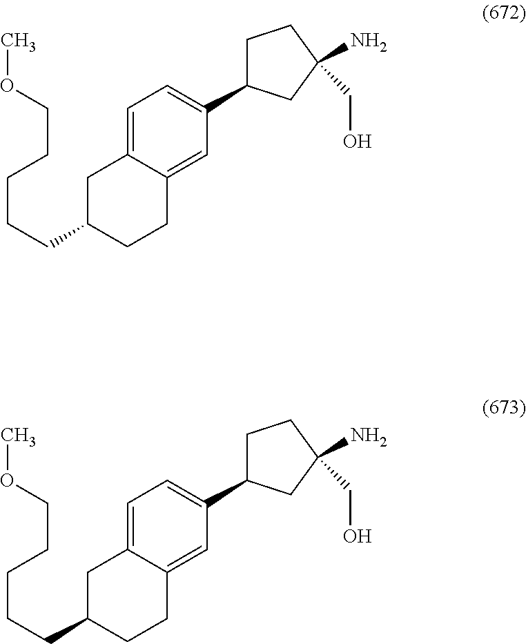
C1=C2C(=CC(C3CCC(N)(CO)C3)=C1)CCC(CCCCCOC)C2.C1=C2C(=CC(C3CCC(N)(CO)C3)=C1)CCC(CCCCCOC)C2
